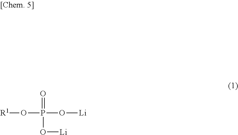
[R1]OP(O[Li])(=O)O[Li]
